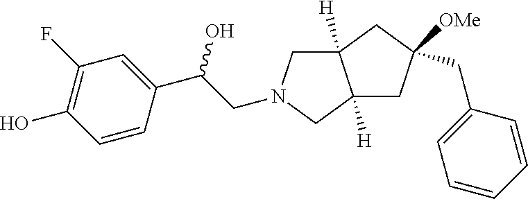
C(C(C1=CC(F)=C(O)C=C1)O)N1CC2([H])C([H])(C1)CC(CC1=CC=CC=C1)([OMe])C2
